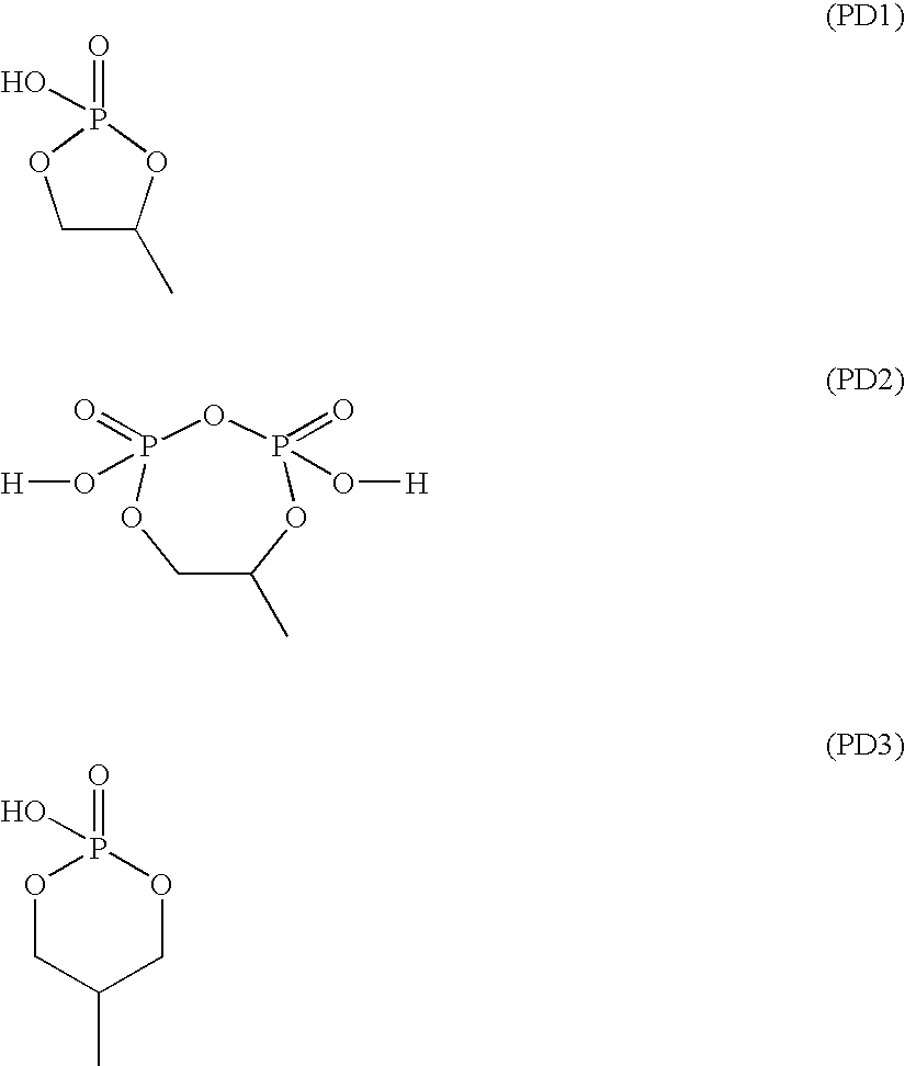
C1C(C)OP(=O)(O)O1.C1C(C)OP(=O)(O[H])OP(=O)(O[H])O1.O1CC(C)COP1(=O)O
